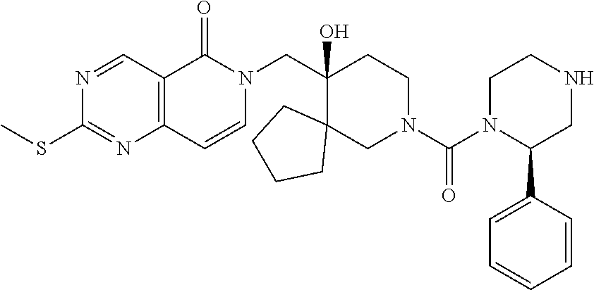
C(C1(O)CCN(C(N2CCNCC2C2=CC=CC=C2)=O)CC12CCCC2)N1C(=O)C2=C(C=C1)N=C(SC)N=C2
